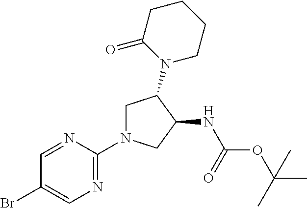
N1=C(N2CC(N3CCCCC3=O)C(NC(OC(C)(C)C)=O)C2)N=CC(Br)=C1
